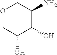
O1CC(O)C(O)C(N)C1
